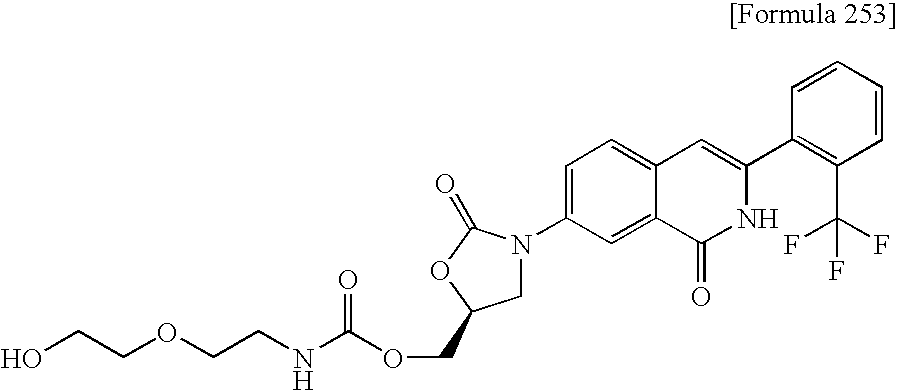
C(OCC1CN(C2=CC=C3C(=C2)C(=O)NC(C2=C(C(F)(F)F)C=CC=C2)=C3)C(=O)O1)(NCCOCCO)=O
